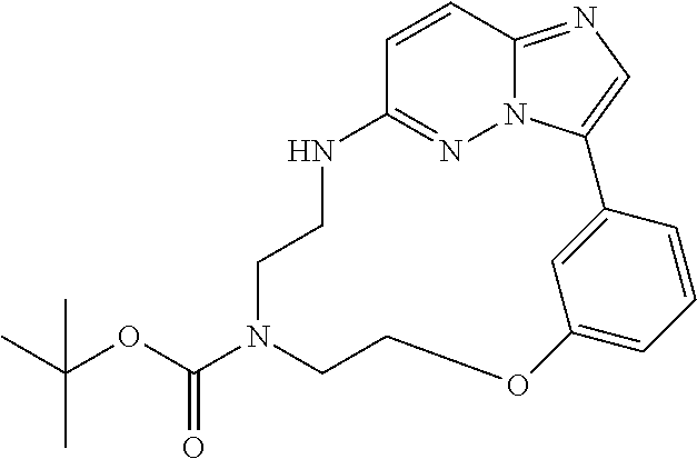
C1=CC2=NC=C3N2N=C1NCCN(C(OC(C)(C)C)=O)CCOC1=CC=CC3=C1
